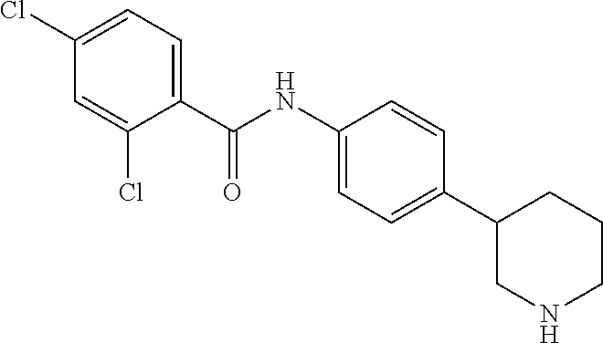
C1(NC(C2=CC=C(Cl)C=C2Cl)=O)=CC=C(C2CNCCC2)C=C1
